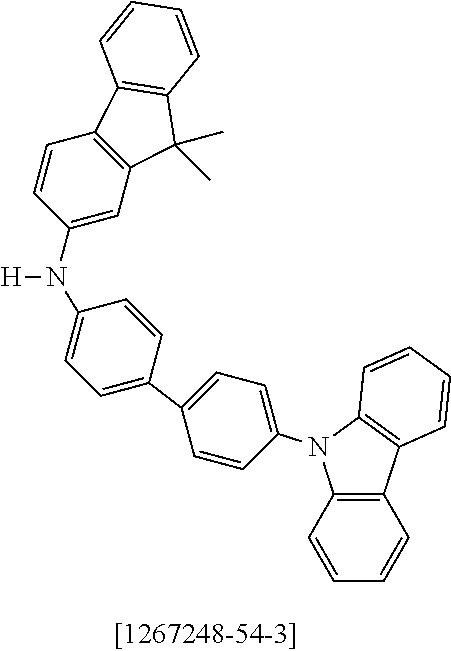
C1(C2=CC=C(N3C4=C(C=CC=C4)C4=C3C=CC=C4)C=C2)=CC=C(N(C2=CC3=C(C=C2)C2=C(C3(C)C)C=CC=C2)[H])C=C1
